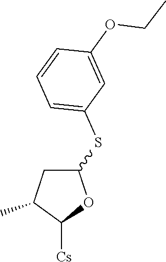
C1C(SC2=CC=CC(OCC)=C2)OC([Cs])C1C
